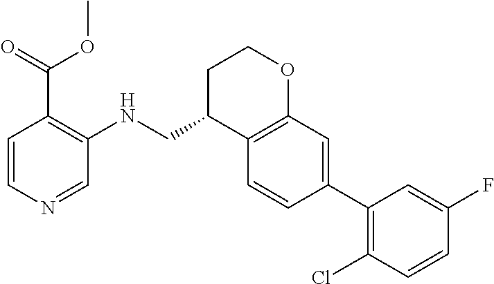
C1=CC(C2=C(Cl)C=CC(F)=C2)=CC2=C1C(CNC1=C(C(OC)=O)C=CN=C1)CCO2
